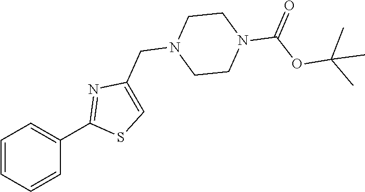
C1=CC=CC(C2=NC(CN3CCN(C(OC(C)(C)C)=O)CC3)=CS2)=C1
